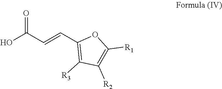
OC(C=CC1=C([R3])C([R2])=C([R1])O1)=O
